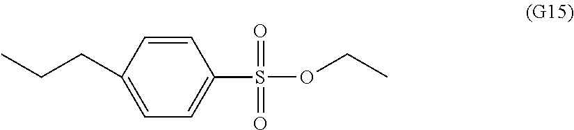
CCCC1=CC=C(S(OCC)(=O)=O)C=C1
